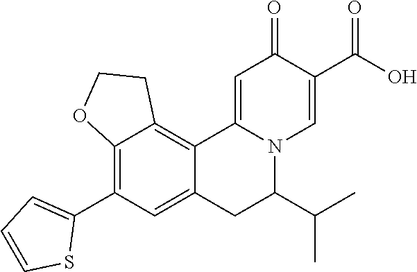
C1(C2=C3C(=C4C(=C2)CC(C(C)C)N2C4=CC(=O)C(C(O)=O)=C2)CCO3)=CC=CS1
